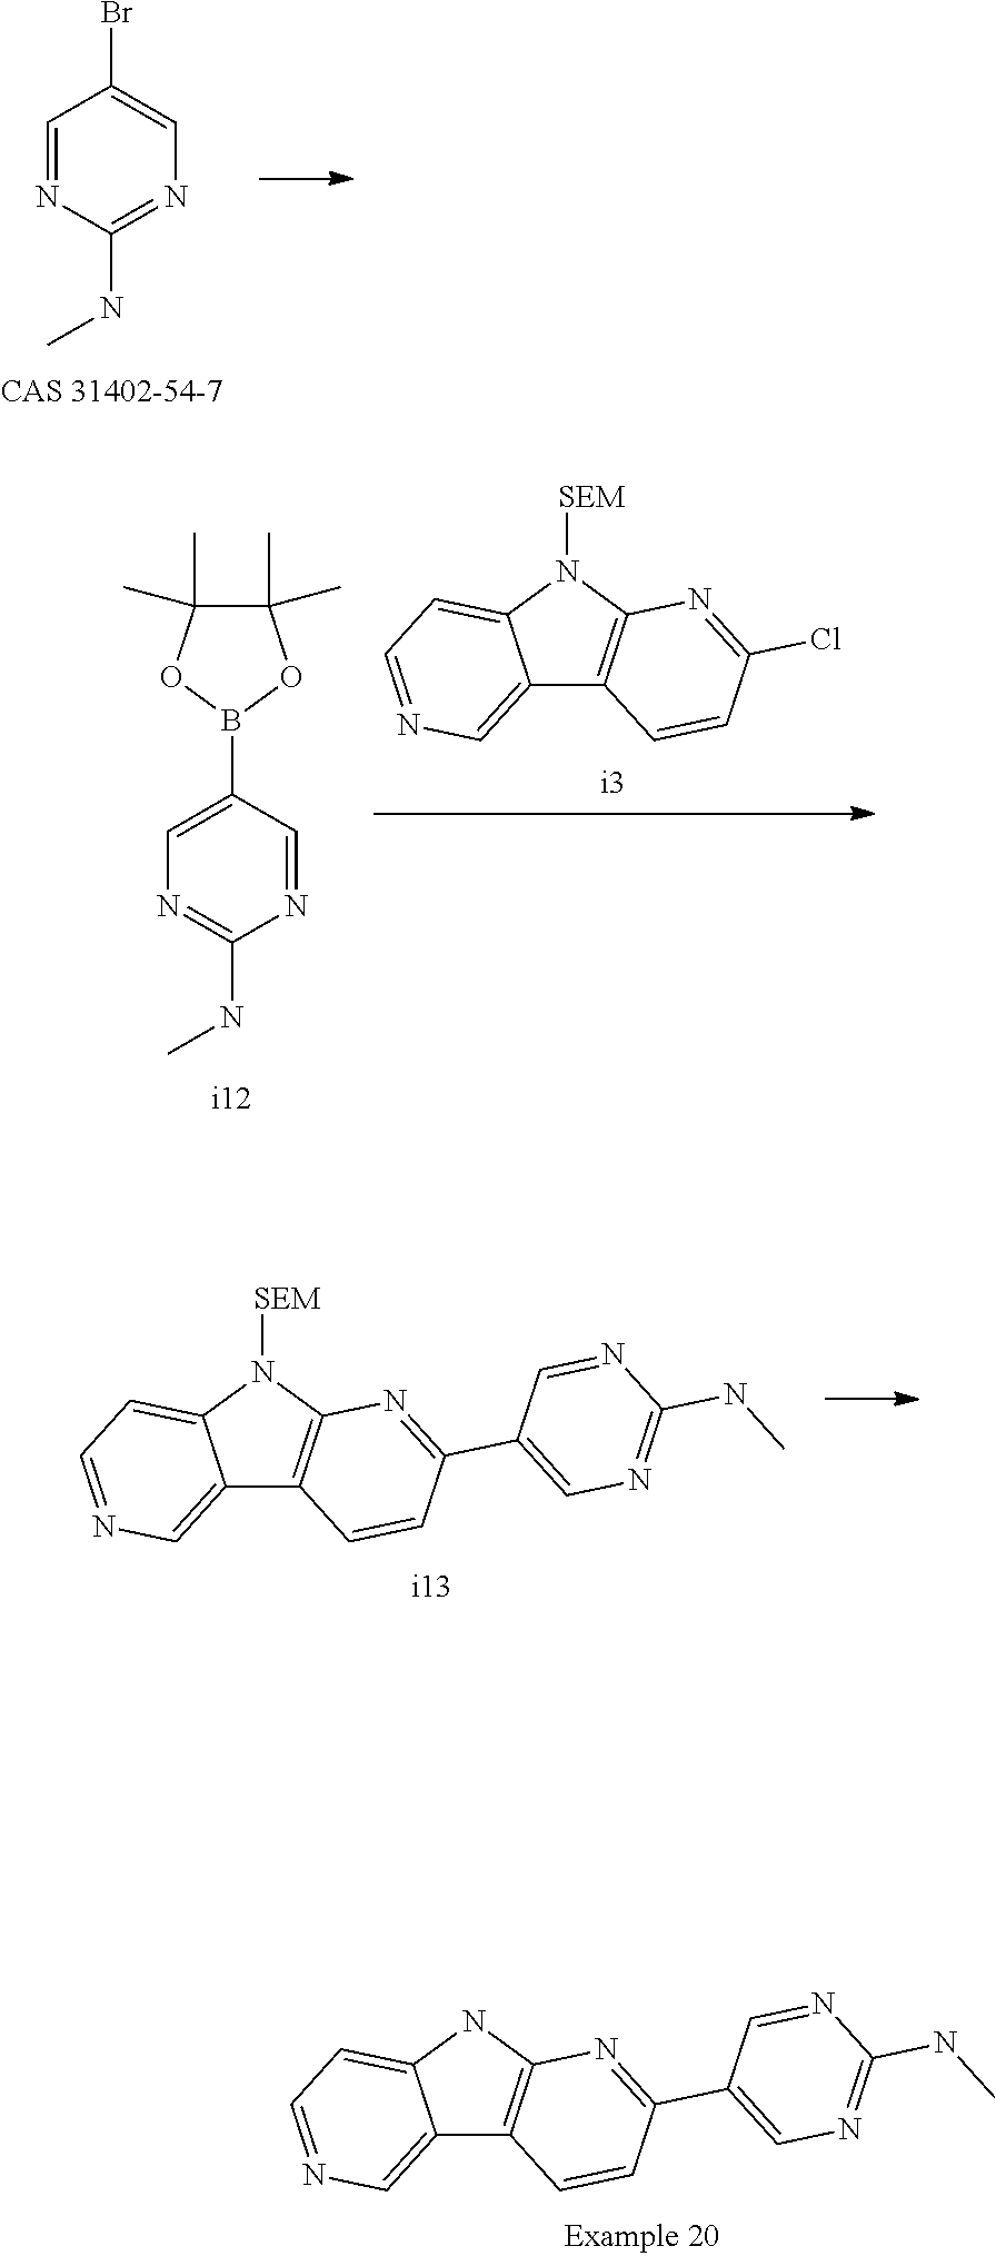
C1=NC(NC)=NC=C1Br.C1(B2OC(C)(C)C(C)(C)O2)=CN=C(NC)N=C1.C12=CN=CC=C1N([SEM])C1=C2C=CC(Cl)=N1.C12=CN=CC=C1N([SEM])C1=C2C=CC(C2=CN=C(NC)N=C2)=N1.C12=CN=CC=C1NC1=C2C=CC(C2=CN=C(NC)N=C2)=N1
